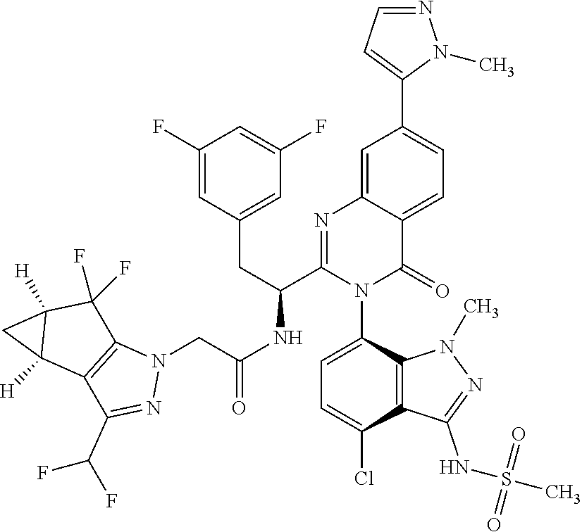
C1(F)=CC(CC(C2=NC3=CC(C4=CC=NN4C)=CC=C3C(=O)N2C2=CC=C(Cl)C3=C2N(C)N=C3NS(=O)(=O)C)NC(CN2C3=C(C(C(F)F)=N2)C2([H])C([H])(C3(F)F)C2)=O)=CC(F)=C1
